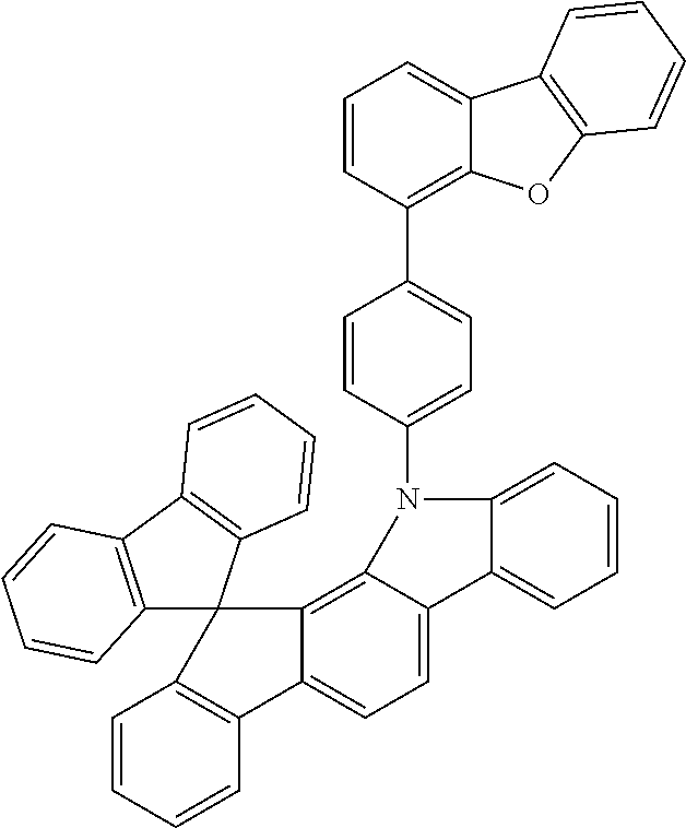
C1=CC=CC2=C1C1(C3=C4C(=CC=C23)C2=CC=CC=C2N4C2=CC=C(C3=C4C(=CC=C3)C3=C(O4)C=CC=C3)C=C2)C2=C(C3=C1C=CC=C3)C=CC=C2
